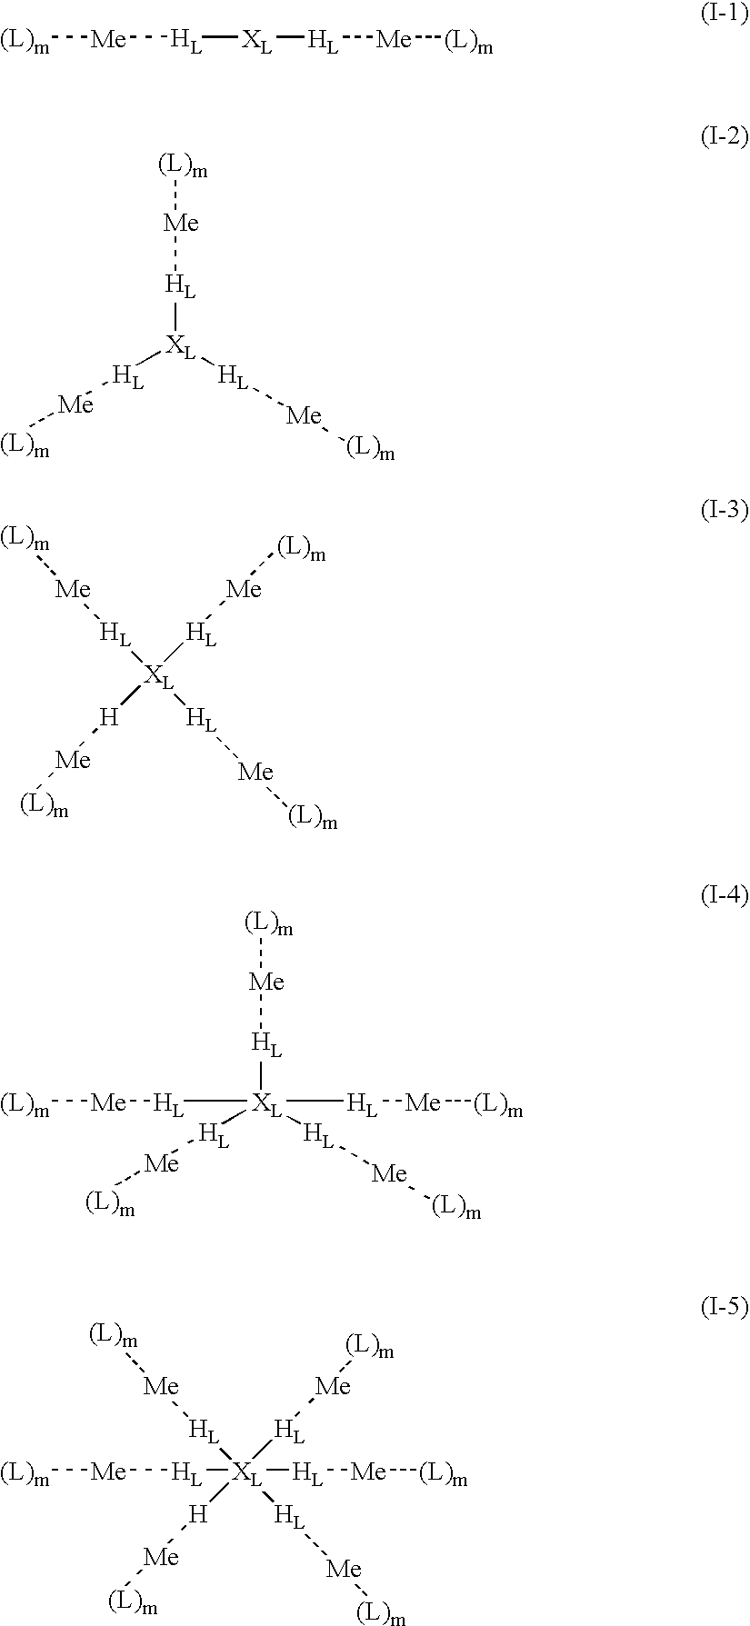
[HL]([XL][HL][Me][(L)m])[Me][(L)m].[HL]([XL]([HL][Me][(L)m])[HL][Me][(L)m])[Me][(L)m].[XL]([HL][Me][(L)m])([H][Me][(L)m])([HL][Me][(L)m])[HL][Me][(L)m].[HL]([XL]([HL][Me][(L)m])([HL][Me][(L)m])([HL][Me][(L)m])[HL][Me][(L)m])[Me][(L)m].[XL]([HL][Me][(L)m])([H][Me][(L)m])([HL][Me][(L)m])([HL][Me][(L)m])([HL][Me][(L)m])[HL][Me][(L)m]
